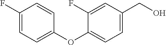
C1(F)=CC=C(OC2=CC=C(CO)C=C2F)C=C1
